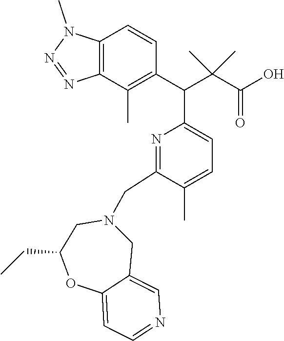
C12=C(C(C)=C(C(C3=CC=C(C)C(CN4CC(CC)OC5=CC=NC=C5C4)=N3)C(C(O)=O)(C)C)C=C1)N=NN2C
